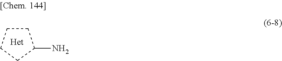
C1CCCC1N
